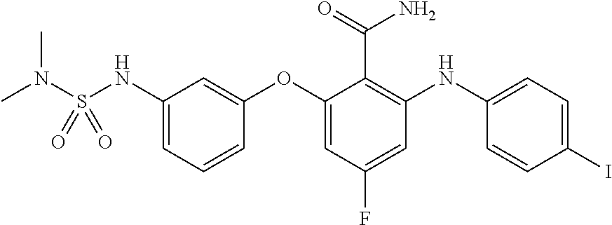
CN(S(NC1=CC=CC(OC2=CC(F)=CC(NC3=CC=C(I)C=C3)=C2C(=O)N)=C1)(=O)=O)C
